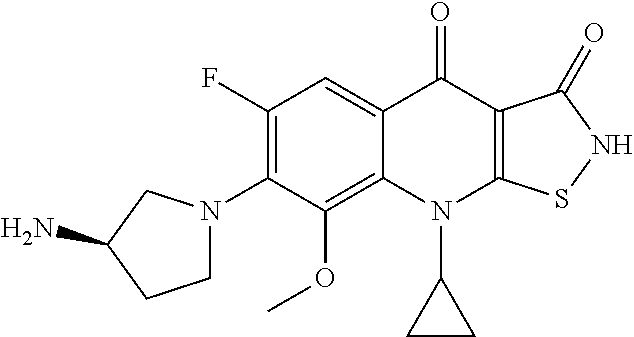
C12=C(OC)C(N3CCC(N)C3)=C(F)C=C1C(=O)C1=C(N2C2CC2)SNC1=O
